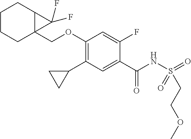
C1(C2CC2)=C(OCC23C(CCCC2)C3(F)F)C=C(F)C(C(NS(CCOC)(=O)=O)=O)=C1
